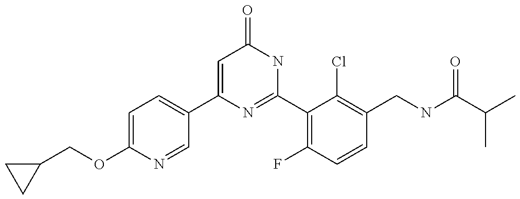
C1(C2=CC=C(OCC3CC3)N=C2)=CC(=O)NC(C2=C(F)C=CC(CNC(C(C)C)=O)=C2Cl)=N1
